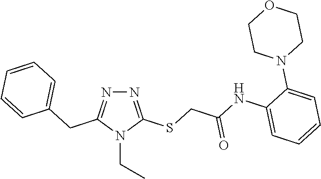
N1=C(SCC(NC2=CC=CC=C2N2CCOCC2)=O)N(CC)C(CC2=CC=CC=C2)=N1
